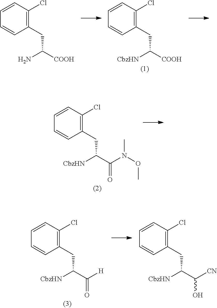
C1=CC(Cl)=C(CC([CbzHN])[COOH])C=C1.C1=CC(Cl)=C(CC(N)[COOH])C=C1.C1=CC(Cl)=C(CC([CbzHN])C(=O)N(C)OC)C=C1.C1=CC(Cl)=C(CC([CbzHN])C(=O)[H])C=C1.C1=CC(Cl)=C(CC([CbzHN])C(O)[CN])C=C1
